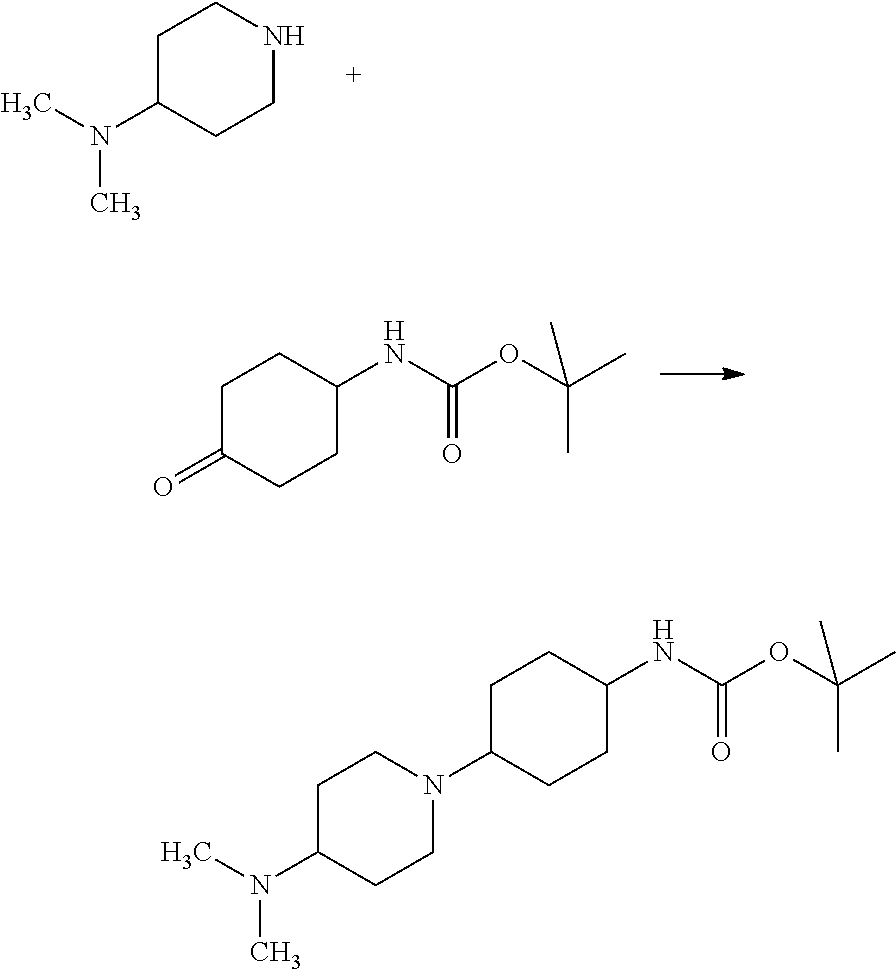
C1C(N(C)C)CCNC1.C1C(=O)CCC(NC(OC(C)(C)C)=O)C1.C1C(N(C)C)CCN(C2CCC(NC(OC(C)(C)C)=O)CC2)C1
